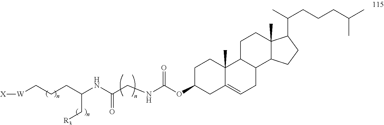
[W](CCCC(NC(CNC(OC1CC2=CCC3C(C2(C)CC1)CCC1(C)C3CCC1C(CCCC(C)C)C)=O)=O)C[R3])[X]
